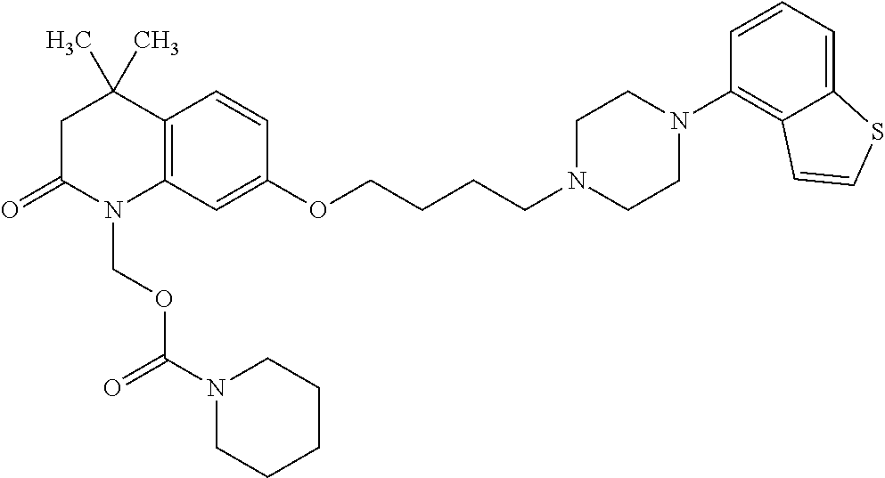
C1C(=O)N(COC(N2CCCCC2)=O)C2=C(C1(C)C)C=CC(OCCCCN1CCN(C3=C4C(=CC=C3)SC=C4)CC1)=C2
